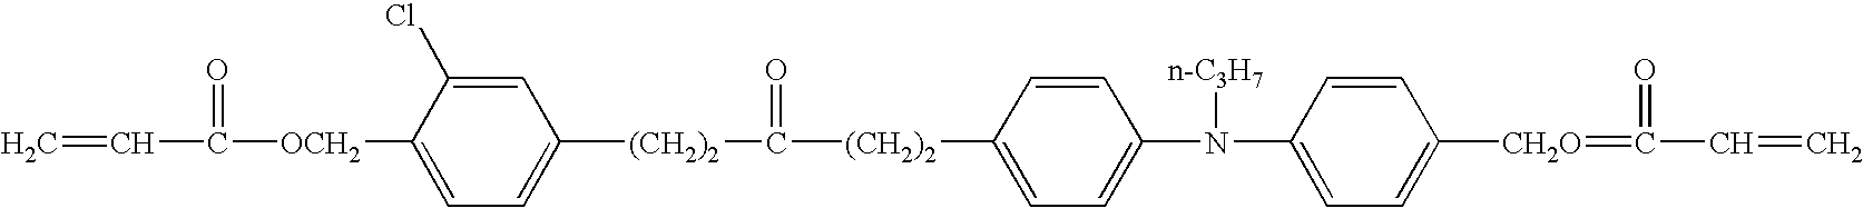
C=CC([OCH2]C1=CC=C([(CH2)2]C([(CH2)2]C2=CC=C(N(C3=CC=C([CH2O]=C(=O)C=C)C=C3)[n-C3H7])C=C2)=O)C=C1Cl)=O
